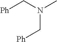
[Ph]CN(C)C[Ph]
